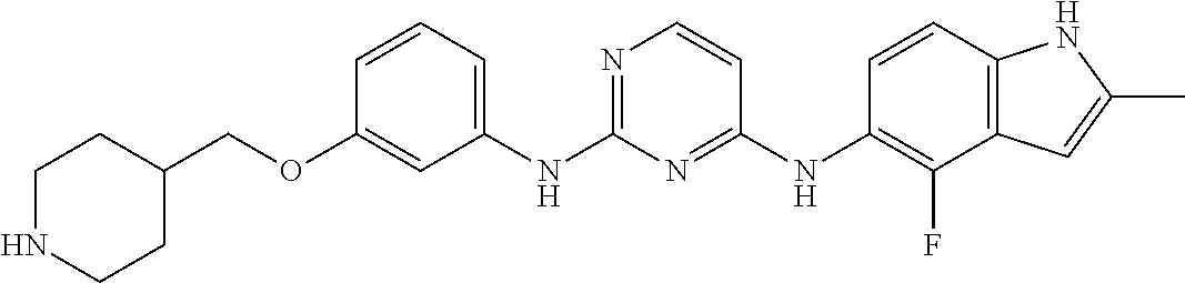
C1=CC=C(NC2=NC=CC(NC3=C(F)C4=C(C=C3)NC(C)=C4)=N2)C=C1OCC1CCNCC1
